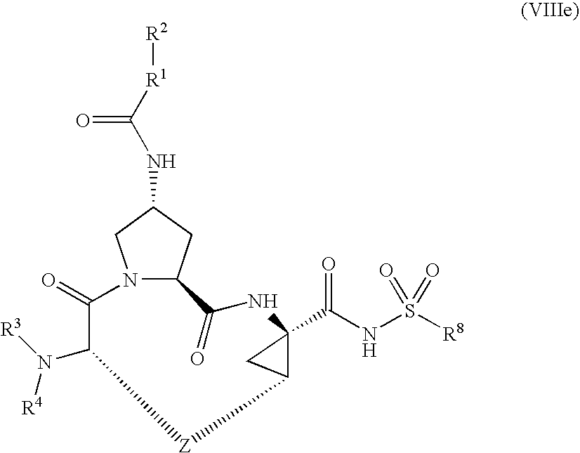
N12CC(NC([R1][R2])=O)CC1C(=O)NC1(C(NS([R8])(=O)=O)=O)CC1[Z]C(N([R3])[R4])C2=O
